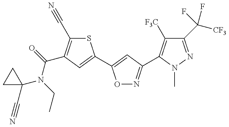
C1(N(C(=O)C2=C(C#N)SC(C3=CC(C4=C([F3C])C(C([CF3])(F)F)=NN4C)=NO3)=C2)CC)(C#N)CC1
